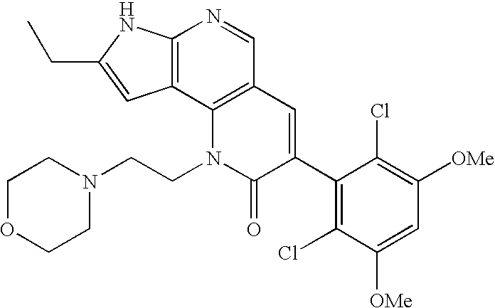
C12=C(C3=C(C=N1)C=C(C1=C(Cl)C([OMe])=CC([OMe])=C1Cl)C(=O)N3CCN1CCOCC1)C=C(CC)N2
